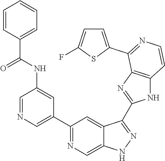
C1=NC=C(C2=NC=C3C(=C2)C(C2=NC4=C(N2)C=CN=C4C2=CC=C(F)S2)=NN3)C=C1NC(C1=CC=CC=C1)=O
